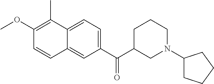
C1(OC)=C(C)C2=CC=C(C(C3CN(C4CCCC4)CCC3)=O)C=C2C=C1
